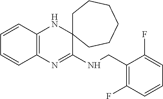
C1=CC2=C(C=C1)N=C(NCC1=C(F)C=CC=C1F)C1(N2)CCCCCC1
